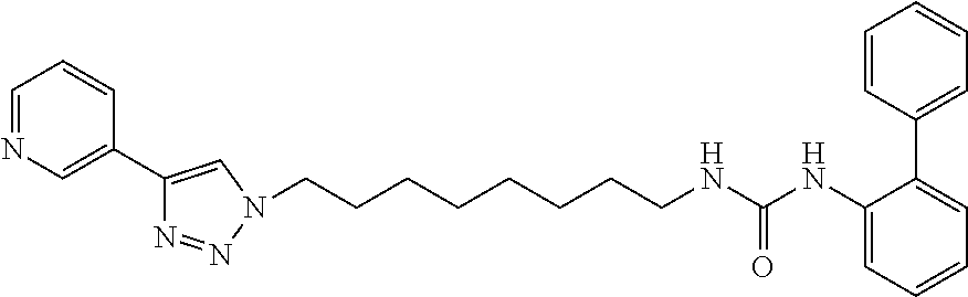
C1=NC=C(C2=CN(CCCCCCCCNC(NC3=CC=CC=C3C3=CC=CC=C3)=O)N=N2)C=C1
